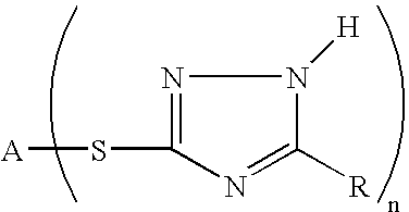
N1=C(S[A])N=C([R])N1[H]
